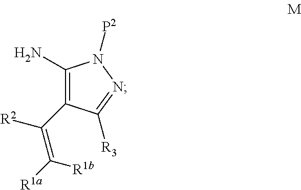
C1(N)=C(C([R2])=C([R1a])[R1b])C([R3])=NN1[P2]
